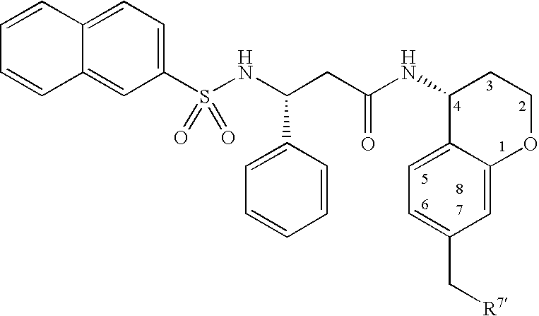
C12=CC=C(S(NC(CC(NC3C4=CC=C(C[R7])C=C4OCC3)=O)C3=CC=CC=C3)(=O)=O)C=C1C=CC=C2
